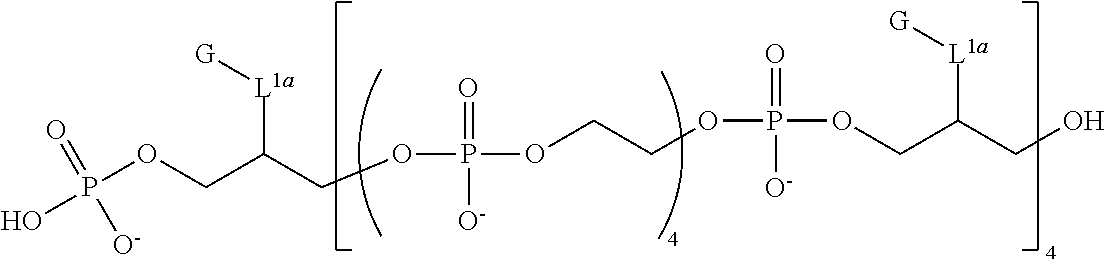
P(OCC(COP(OCCOP(OCC(CO)[L1a][G])(=O)[O-])(=O)[O-])[L1a][G])(O)(=O)[O-]
